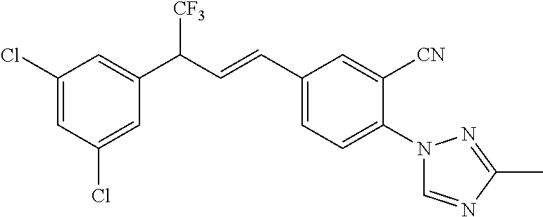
C1(Cl)=CC(Cl)=CC(C([CF3])C=CC2=CC=C(N3C=NC(C)=N3)C([CN])=C2)=C1
